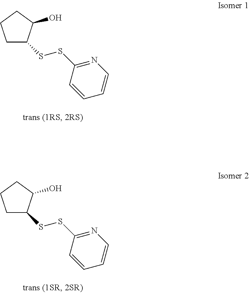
C1C(SSC2=NC=CC=C2)C(O)CC1.C1C(SSC2=NC=CC=C2)C(O)CC1
